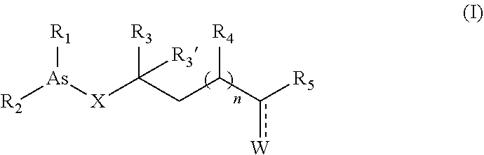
[R2][As]([X]C(CC(c([R5])[W])[R4])([R3])[R3])[R1]
